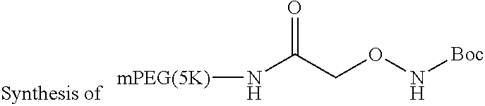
[mPEG(5K)]NC(CON[Boc])=O
